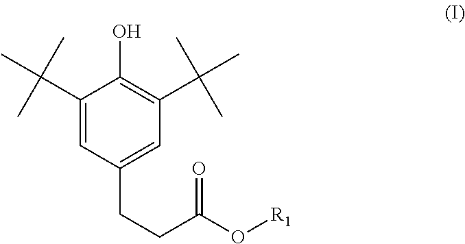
C1(C(C)(C)C)=CC(CCC(O[R1])=O)=CC(C(C)(C)C)=C1O
